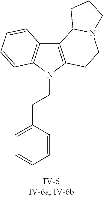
C12=C(N(CCC3=CC=CC=C3)C3=C1C=CC=C3)CCN1C2CCC1
